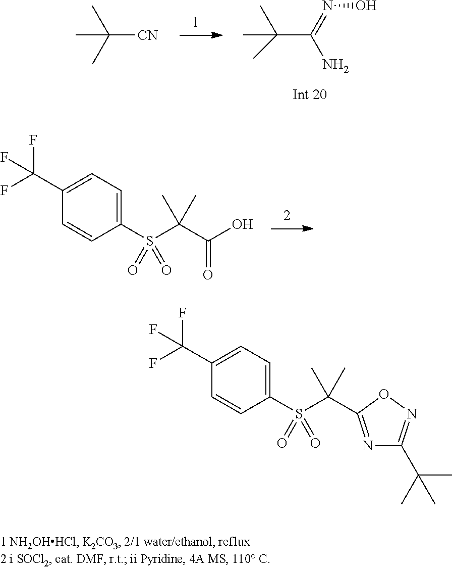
CC(C(=NO)N)(C)C.CC([CN])(C)C.C1(S(C(C(O)=O)(C)C)(=O)=O)=CC=C(C(F)(F)F)C=C1.C1(S(C(C)(C)C2=NC(C(C)(C)C)=NO2)(=O)=O)=CC=C(C(F)(F)F)C=C1
